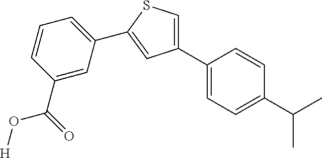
C1(C2=CC=C(C(C)C)C=C2)=CSC(C2=CC=CC(C(=O)O[H])=C2)=C1
